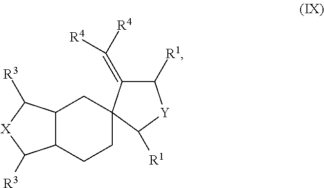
C12C([R3])[X]C([R3])C1CC1(C(=C([R4])[R4])C([R1])[Y]C1[R1])CC2
